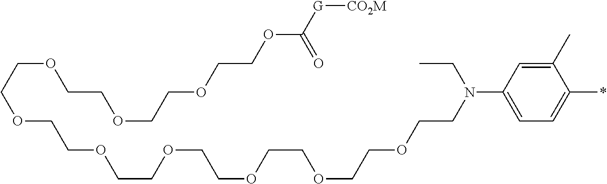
C1(C)=CC(N(CCOCCOCCOCCOCCOCCOCCOCCOCCOCCOC([G][CO2M])=O)CC)=CC=C1*
